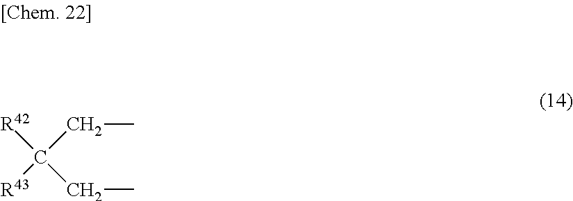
[R42]C(CC)([R43])CC
